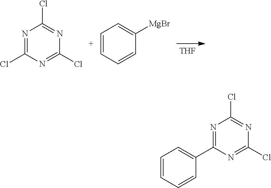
[THF].N1=C(Cl)N=C(Cl)N=C1Cl.C1=CC=CC([MgBr])=C1.N1=C(C2=CC=CC=C2)N=C(Cl)N=C1Cl
